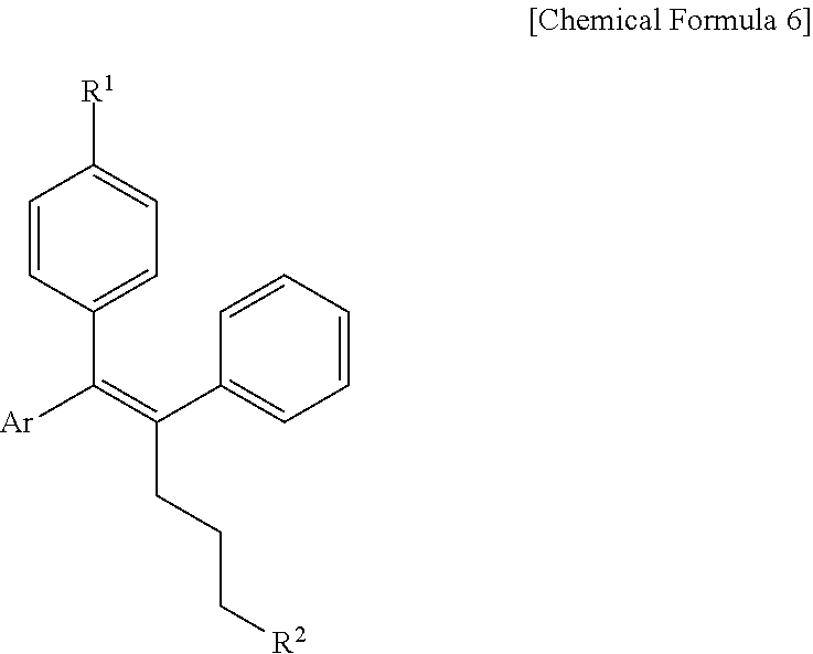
[Ar]C(=C(C1=CC=CC=C1)CCC[R2])C1=CC=C([R1])C=C1
